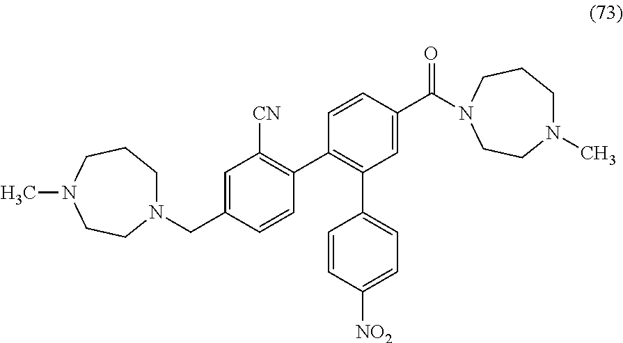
C1=C(C(=O)N2CCCN(C)CC2)C=CC(C2=C([CN])C=C(CN3CCCN(C)CC3)C=C2)=C1C1=CC=C([NO2])C=C1
